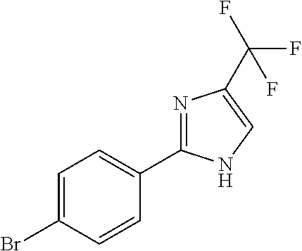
N1=C(C2=CC=C(Br)C=C2)NC=C1C(F)(F)F
